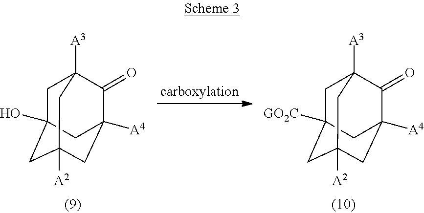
C1C2([GO2C])CC3([A2])CC([A4])(C(=O)C1([A3])C3)C2.C1C2(O)CC3([A2])CC([A4])(C(=O)C1([A3])C3)C2
